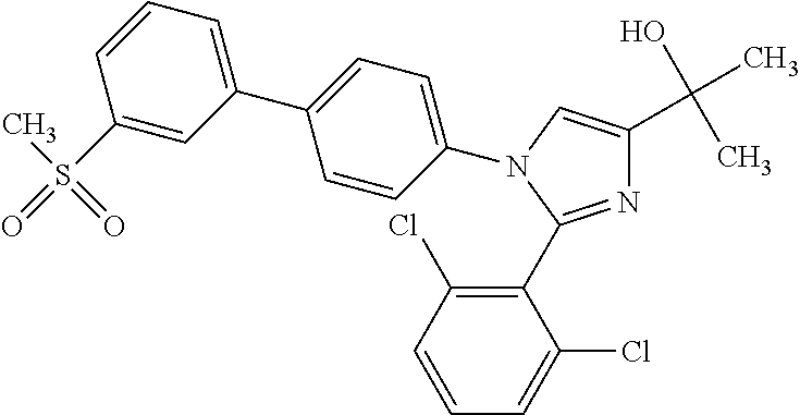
N1(C2=CC=C(C3=CC=CC(S(C)(=O)=O)=C3)C=C2)C(C2=C(Cl)C=CC=C2Cl)=NC(C(O)(C)C)=C1
